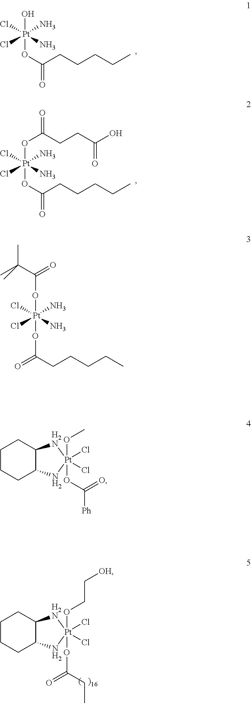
O[Pt](Cl)(OC(CCCCC)=O)(N)(Cl)N.O([Pt](Cl)(OC(CCCCC)=O)(N)(Cl)N)C(CCC(O)=O)=O.C1CCC2C(C1)[H2N][Pt](Cl)(Cl)(OC(=O)CC)(OCC[OH])N2.O([Pt](Cl)(OC(=O)CCCCC)(N)(Cl)N)C(=O)C(C)(C)C.C1CCC2C(C1)[H2N][Pt](Cl)(Cl)(OC(=O)[Ph])(OC)N2
